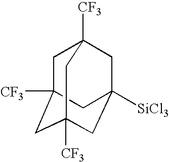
C1C2([CF3])CC3([CF3])CC([SiCl3])(CC1([CF3])C3)C2
